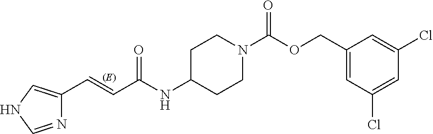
C1=C(COC(N2CCC(NC(C=CC3=CNC=N3)=O)CC2)=O)C=C(Cl)C=C1Cl
